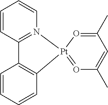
C1=CC2=N(C=C1)[Pt]1(=OC(C)=CC(C)=O1)C1=C2C=CC=C1
